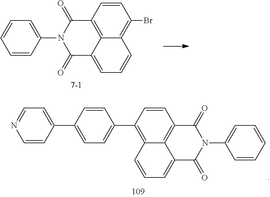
C1(=O)C2=C3C(=CC=CC3=C(C3=CC=C(C4=CC=NC=C4)C=C3)C=C2)C(=O)N1C1=CC=CC=C1.[7-1].C1(=O)C2=C3C(=CC=CC3=C(Br)C=C2)C(=O)N1C1=CC=CC=C1
